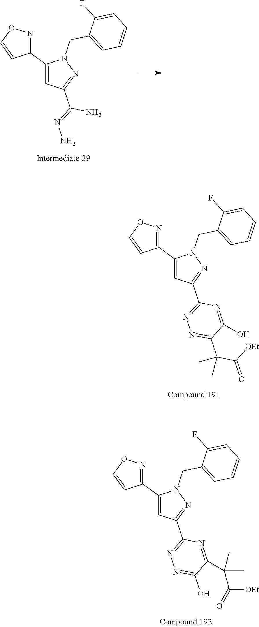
C1(C2=NOC=C2)=CC(C(=NN)N)=NN1CC1=CC=CC=C1F.C1(C2=NOC=C2)=CC(C2=NN=C(C(C([OEt])=O)(C)C)C(O)=N2)=NN1CC1=CC=CC=C1F.C1(C2=NOC=C2)=CC(C2=NN=C(O)C(C(C)(C)C(=O)[OEt])=N2)=NN1CC1=CC=CC=C1F
